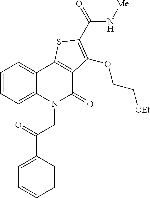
C1=CC=C2C(=C1)C1=C(C(=O)N2CC(C2=CC=CC=C2)=O)C(OCC[OEt])=C(C(=O)N[Me])S1
